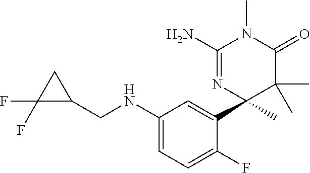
C1(CNC2=CC=C(F)C(C3(C)C(C)(C)C(=O)N(C)C(N)=N3)=C2)CC1(F)F
